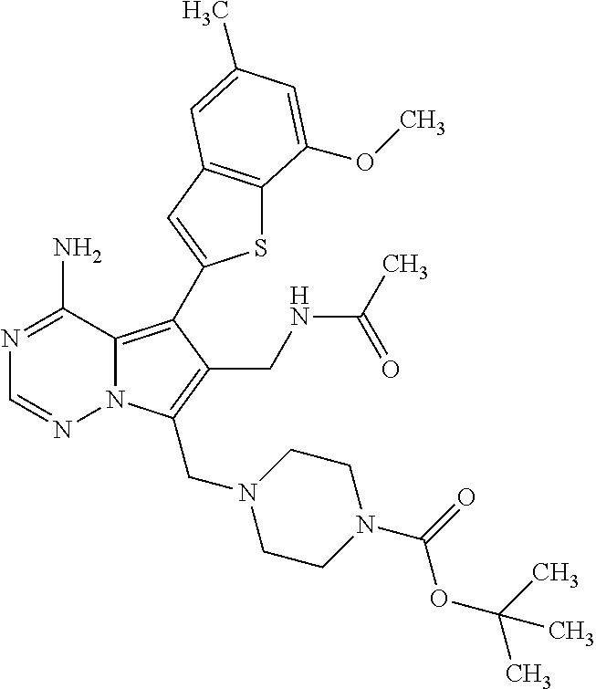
N1=C(N)C2=C(C3=CC4=C(S3)C(OC)=CC(C)=C4)C(CNC(=O)C)=C(CN3CCN(C(OC(C)(C)C)=O)CC3)N2N=C1
